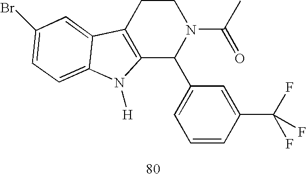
C12=C(CCN(C(=O)C)C1C1=CC=CC(C(F)(F)F)=C1)C1=CC(Br)=CC=C1N2[H]
